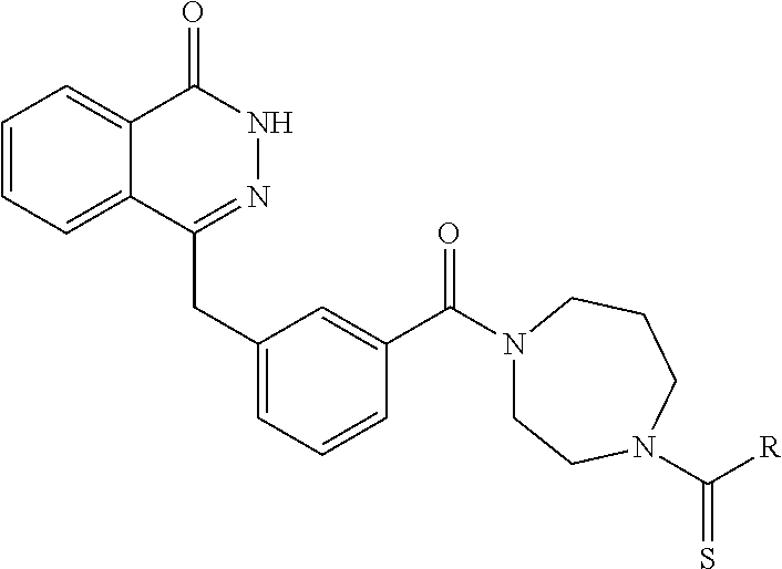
C1=CC=C2C(=C1)C(=O)NN=C2CC1=CC=CC(C(N2CCN(C([R])=S)CCC2)=O)=C1
